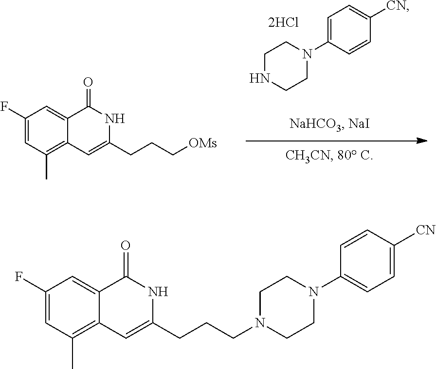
C1=C(N2CCNCC2)C=CC([CN])=C1.C1=C(F)C=C2C(=C1C)C=C(CCC[OMs])NC2=O.C1=C(F)C=C2C(=C1C)C=C(CCCN1CCN(C3=CC=C([CN])C=C3)CC1)NC2=O
